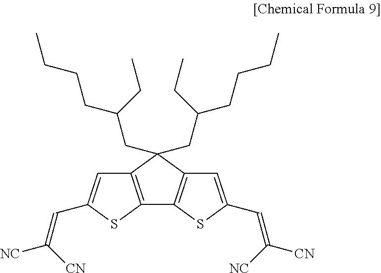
C12=C(C(CC(CCCC)CC)(CC(CCCC)CC)C3=C1SC(C=C([CN])[NC])=C3)C=C(C=C([NC])[CN])S2
